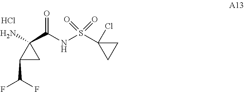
C1(C(F)F)CC1(N)C(NS(C1(Cl)CC1)(=O)=O)=O.Cl
